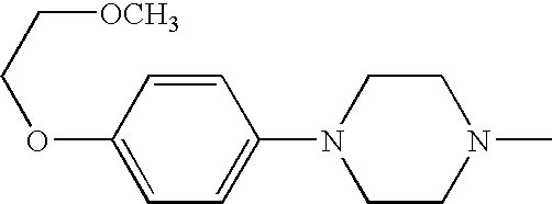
C1(OCC[OCH3])=CC=C(N2CCN(C)CC2)C=C1
